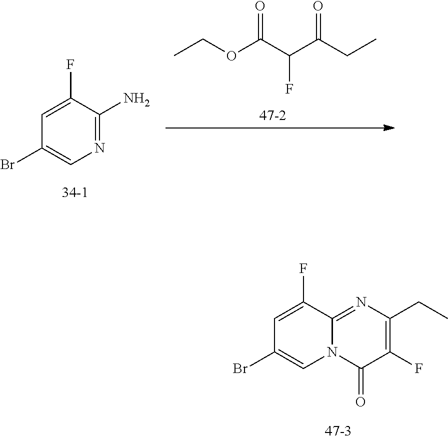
C1(F)=CC(Br)=CN2C1=NC(CC)=C(F)C2=O.C1(F)=CC(Br)=CN=C1N.CCOC(C(C(CC)=O)F)=O
